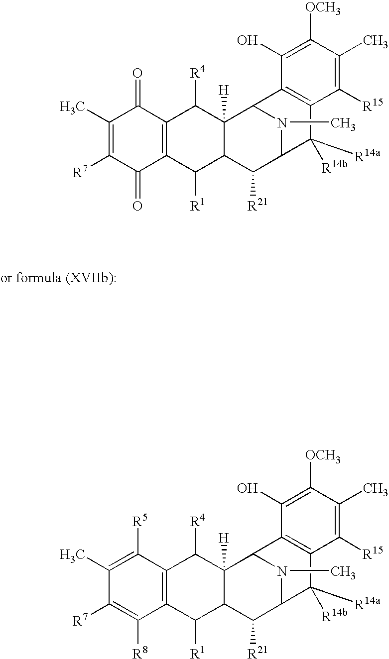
C1(C)=C([R7])C(=O)C2=C(C1=O)C([R4])C1([H])C(C2[R1])C([R21])C2N(C)C1C1=C(C2([R14b])[R14a])C([R15])=C(C)C([OCH3])=C1O.C1(C)=C([R5])C2=C(C([R8])=C1[R7])C([R1])C1C([H])(C2[R4])C2N(C)C(C1[R21])C([R14b])([R14a])C1=C2C(O)=C([OCH3])C(C)=C1[R15]
